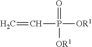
C(P(=O)([OR1])[OR1])=C
